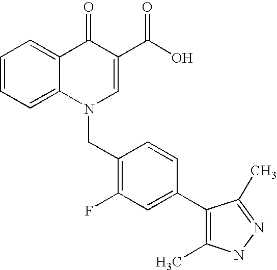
C12=CC=CC=C1C(=O)C(C(O)=O)=CN2CC1=C(F)C=C(C2=C(C)NN=C2C)C=C1
